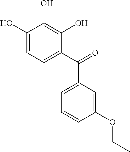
C1=C(O)C(O)=C(O)C(C(=O)C2=CC=CC(OCC)=C2)=C1
